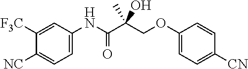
C1(OCC(C(NC2=CC=C([NC])C([F3C])=C2)=O)(O)C)=CC=C([CN])C=C1
